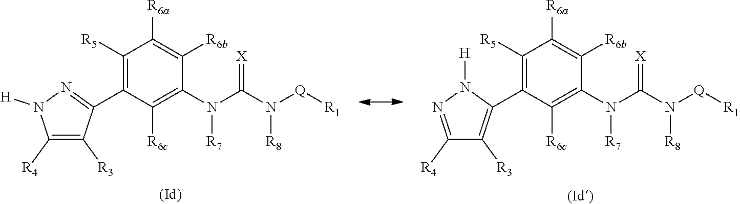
C1([R5])=C(C2=NN([H])C([R4])=C2[R3])C([R6c])=C(N(C(N([Q][R1])[R8])=[X])[R7])C([R6b])=C1[R6a].C1([R5])=C(C2=C([R3])C([R4])=NN2[H])C([R6c])=C(N(C(N([Q][R1])[R8])=[X])[R7])C([R6b])=C1[R6a]
